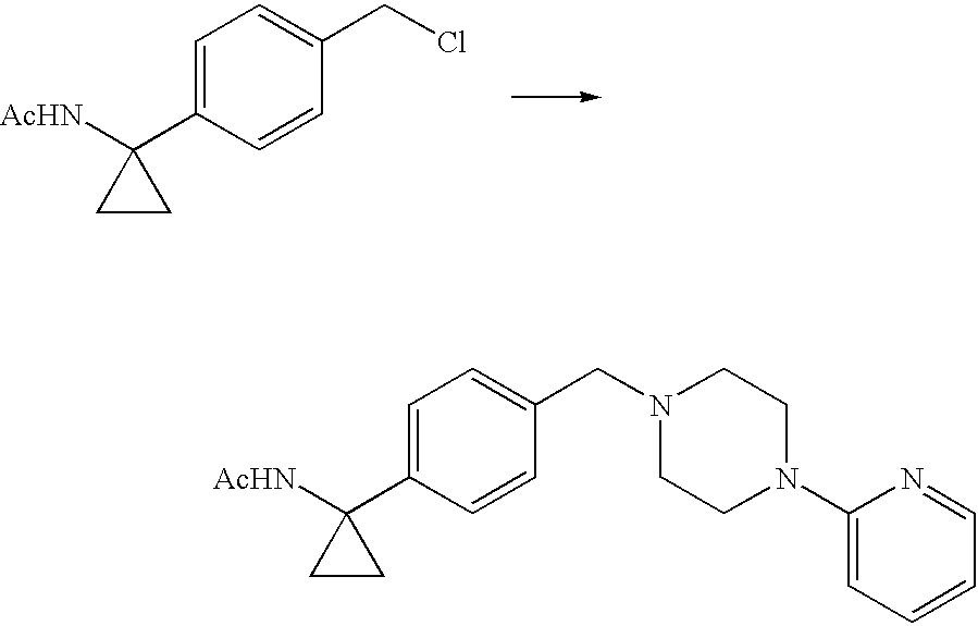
C1=C(C2([AcHN])CC2)C=CC(CCl)=C1.C1=C(C2([AcHN])CC2)C=CC(CN2CCN(C3=CC=CC=N3)CC2)=C1
